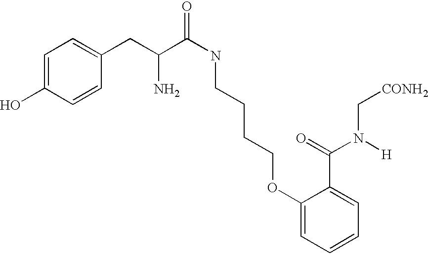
C1=C(O)C=CC(CC(C(NCCCCOC2=CC=CC=C2C(=O)N([H])C[CONH2])=O)N)=C1
